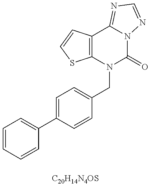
C12=C(C=CS1)C1=NC=NN1C(=O)N2CC1=CC=C(C2=CC=CC=C2)C=C1.[C20H14N4OS]
